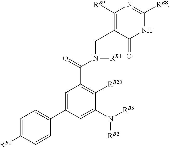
C1=C(C2=CC=C([RB1])C=C2)C=C(N([RB3])[RB2])C([RB20])=C1C(=O)N(CC1=C([RB9])N=C([RB8])NC1=O)[RB4]
